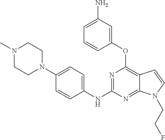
N1(C)CCN(C2=CC=C(NC3=NC(OC4=CC(N)=CC=C4)=C4C(=N3)N(CCF)C=C4)C=C2)CC1
